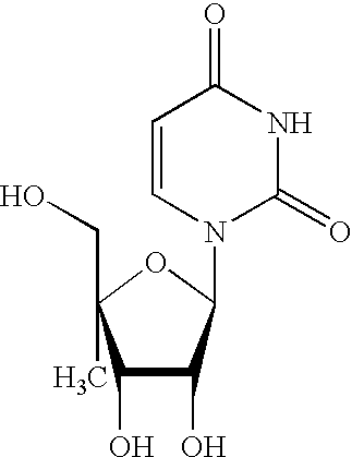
C1(O)C(O)C(N2C(=O)NC(=O)C=C2)OC1(CO)C
